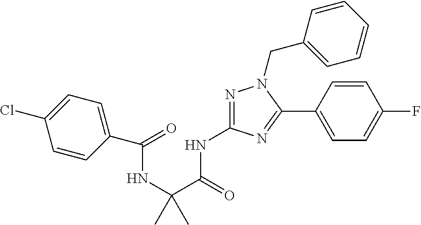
N1=C(NC(C(NC(=O)C2=CC=C(Cl)C=C2)(C)C)=O)N=C(C2=CC=C(F)C=C2)N1CC1=CC=CC=C1
